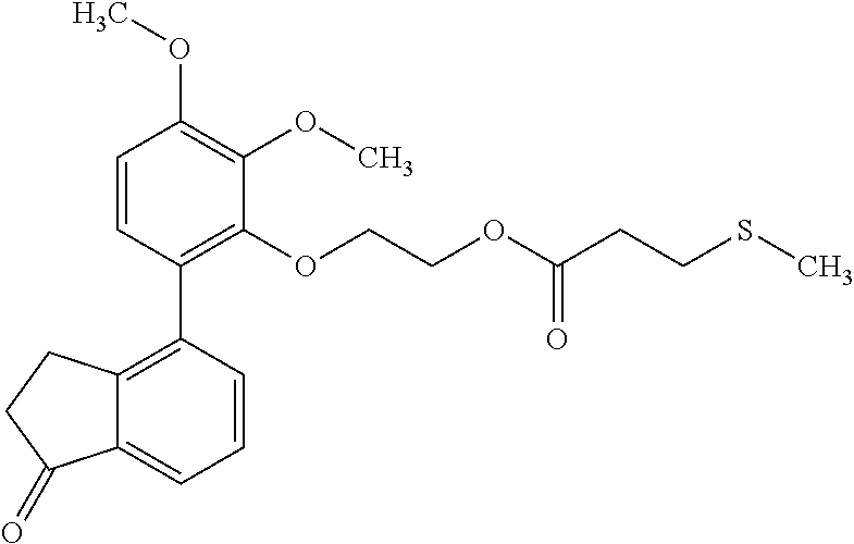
C1=CC(C2=C3C(=CC=C2)C(=O)CC3)=C(OCCOC(CCSC)=O)C(OC)=C1OC
